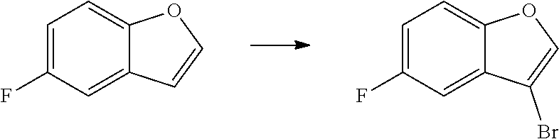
C1=C(F)C=C2C(=C1)OC=C2.C1=C(F)C=C2C(=C1)OC=C2Br
